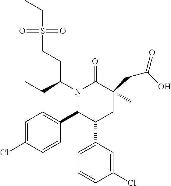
N1(C(CC)CCS(=O)(=O)CC)C(C2=CC=C(Cl)C=C2)C(C2=CC=CC(Cl)=C2)CC(CC(=O)O)(C)C1=O
